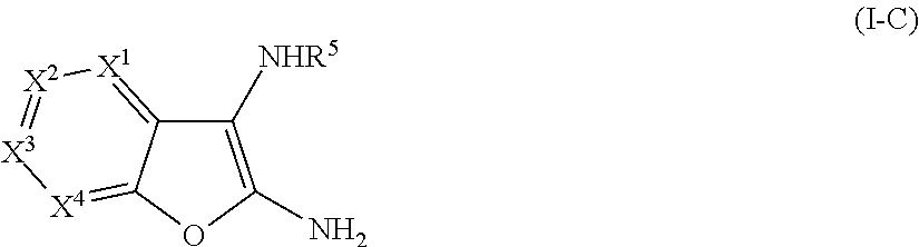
C1([NHR5])=C(N)OC2=[X4][X3]=[X2][X1]=C12
